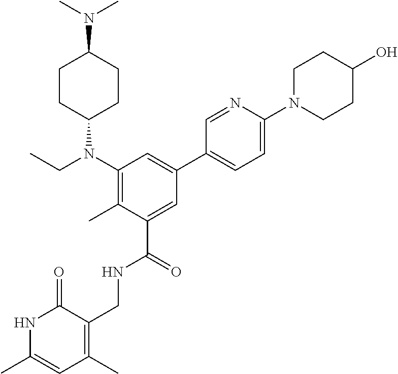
C1(N(CC)C2CCC(N(C)C)CC2)=C(C)C(C(=O)NCC2=C(C)C=C(C)NC2=O)=CC(C2=CC=C(N3CCC(O)CC3)N=C2)=C1
